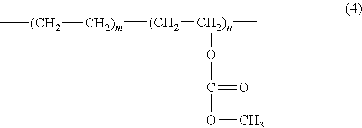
[CH2)m]([(CH2][CH2)n](C)OC(OC)=O)[(CH2]C
